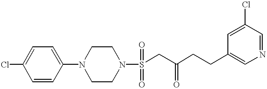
ClC1=CC=C(N2CCN(S(CC(CCC3=CN=CC(Cl)=C3)=O)(=O)=O)CC2)C=C1
